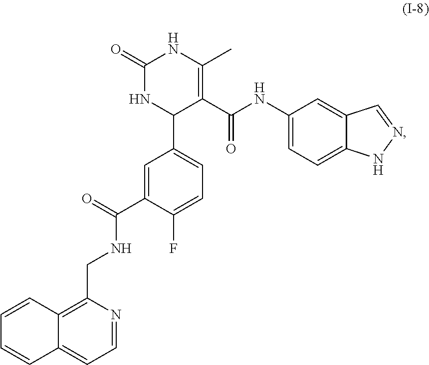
C1=NC(CNC(C2=CC(C3C(C(=O)NC4=CC=C5C(=C4)C=NN5)=C(C)NC(=O)N3)=CC=C2F)=O)=C2C(=C1)C=CC=C2
